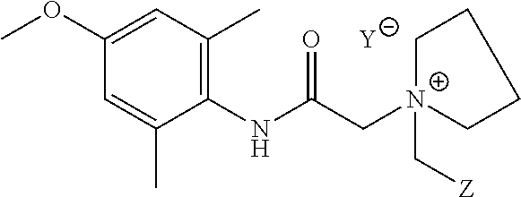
[Y].C1=C(C)C(NC(C[N+]2(C[Z])CCCC2)=O)=C(C)C=C1OC
